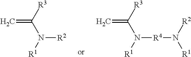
[R3]C(N([R1])[R2])=C.[R3]C(N([R1])[R4]N([R1])[R2])=C
